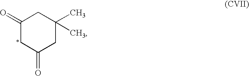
C1(=O)CC(=O)CC(C)(C)C1
